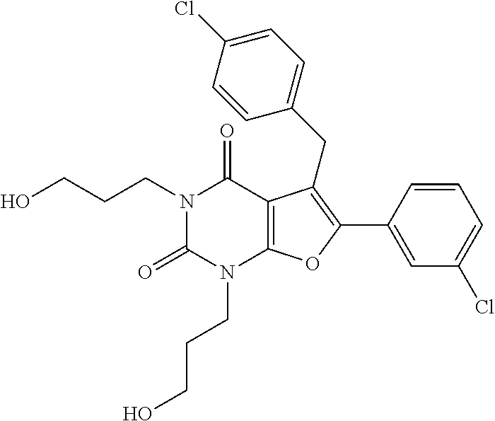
N1(CCCO)C(=O)N(CCCO)C2=C(C1=O)C(CC1=CC=C(Cl)C=C1)=C(C1=CC(Cl)=CC=C1)O2
